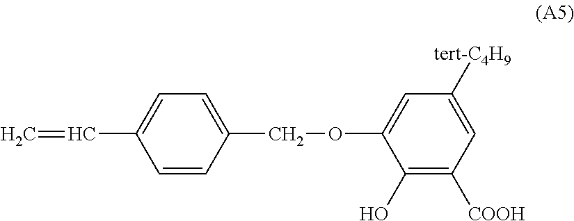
C1=CC(COC2=CC([tert-C4H9])=CC([COOH])=C2O)=CC=C1C=C
